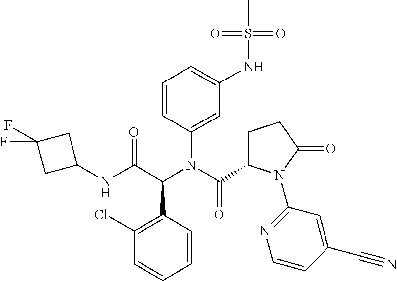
C1=CC=CC(C(C(=O)NC2CC(F)(F)C2)N(C(C2CCC(=O)N2C2=NC=CC(C#N)=C2)=O)C2=CC(NS(C)(=O)=O)=CC=C2)=C1Cl
